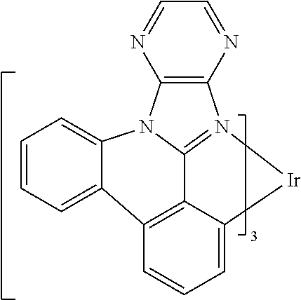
C1=CC=C2C3=C4C5=N(C6=C(N5C2=C1)N=CC=N6)[Ir]C4=CC=C3
